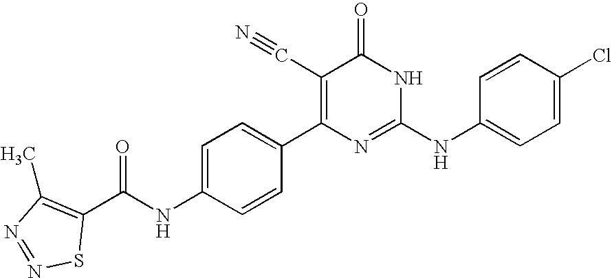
C1=CC(C2=C(C#N)C(=O)NC(NC3=CC=C(Cl)C=C3)=N2)=CC=C1NC(=O)C1=C(C)N=NS1
